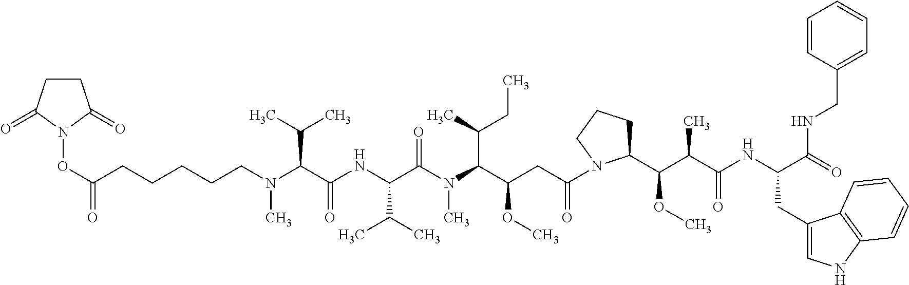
C(N(C(C(NC(C(N(C(C(CC(=O)N1C(C(C(C(NC(C(=O)NCC2=CC=CC=C2)CC2=CNC3=C2C=CC=C3)=O)C)OC)CCC1)OC)C(C)CC)C)=O)C(C)C)=O)C(C)C)C)CCCCC(ON1C(=O)CCC1=O)=O
